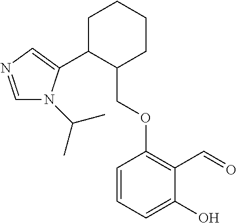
C1C(C2=CN=CN2C(C)C)C(COC2=C(C=O)C(O)=CC=C2)CCC1
